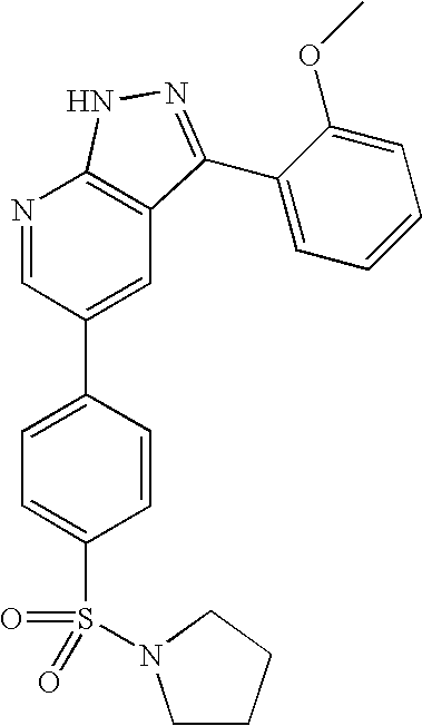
N1=CC(C2=CC=C(S(=O)(=O)N3CCCC3)C=C2)=CC2=C1NN=C2C1=CC=CC=C1OC
